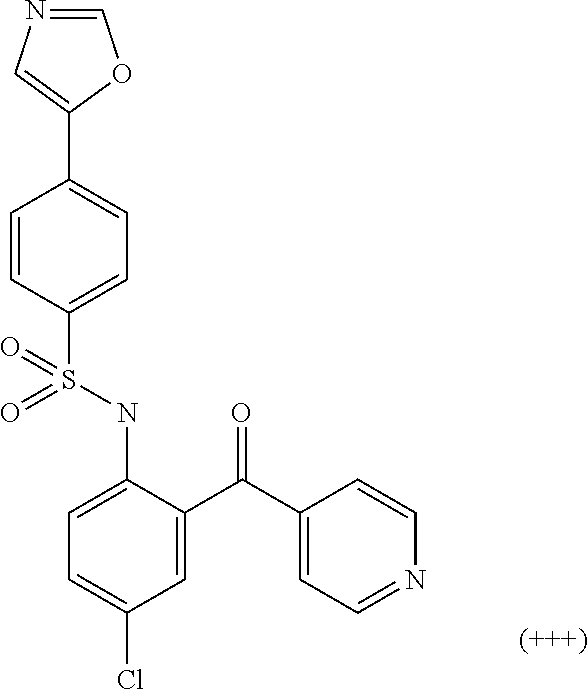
C1=C(NS(C2=CC=C(C3=CN=CO3)C=C2)(=O)=O)C(C(C2=CC=NC=C2)=O)=CC(Cl)=C1
